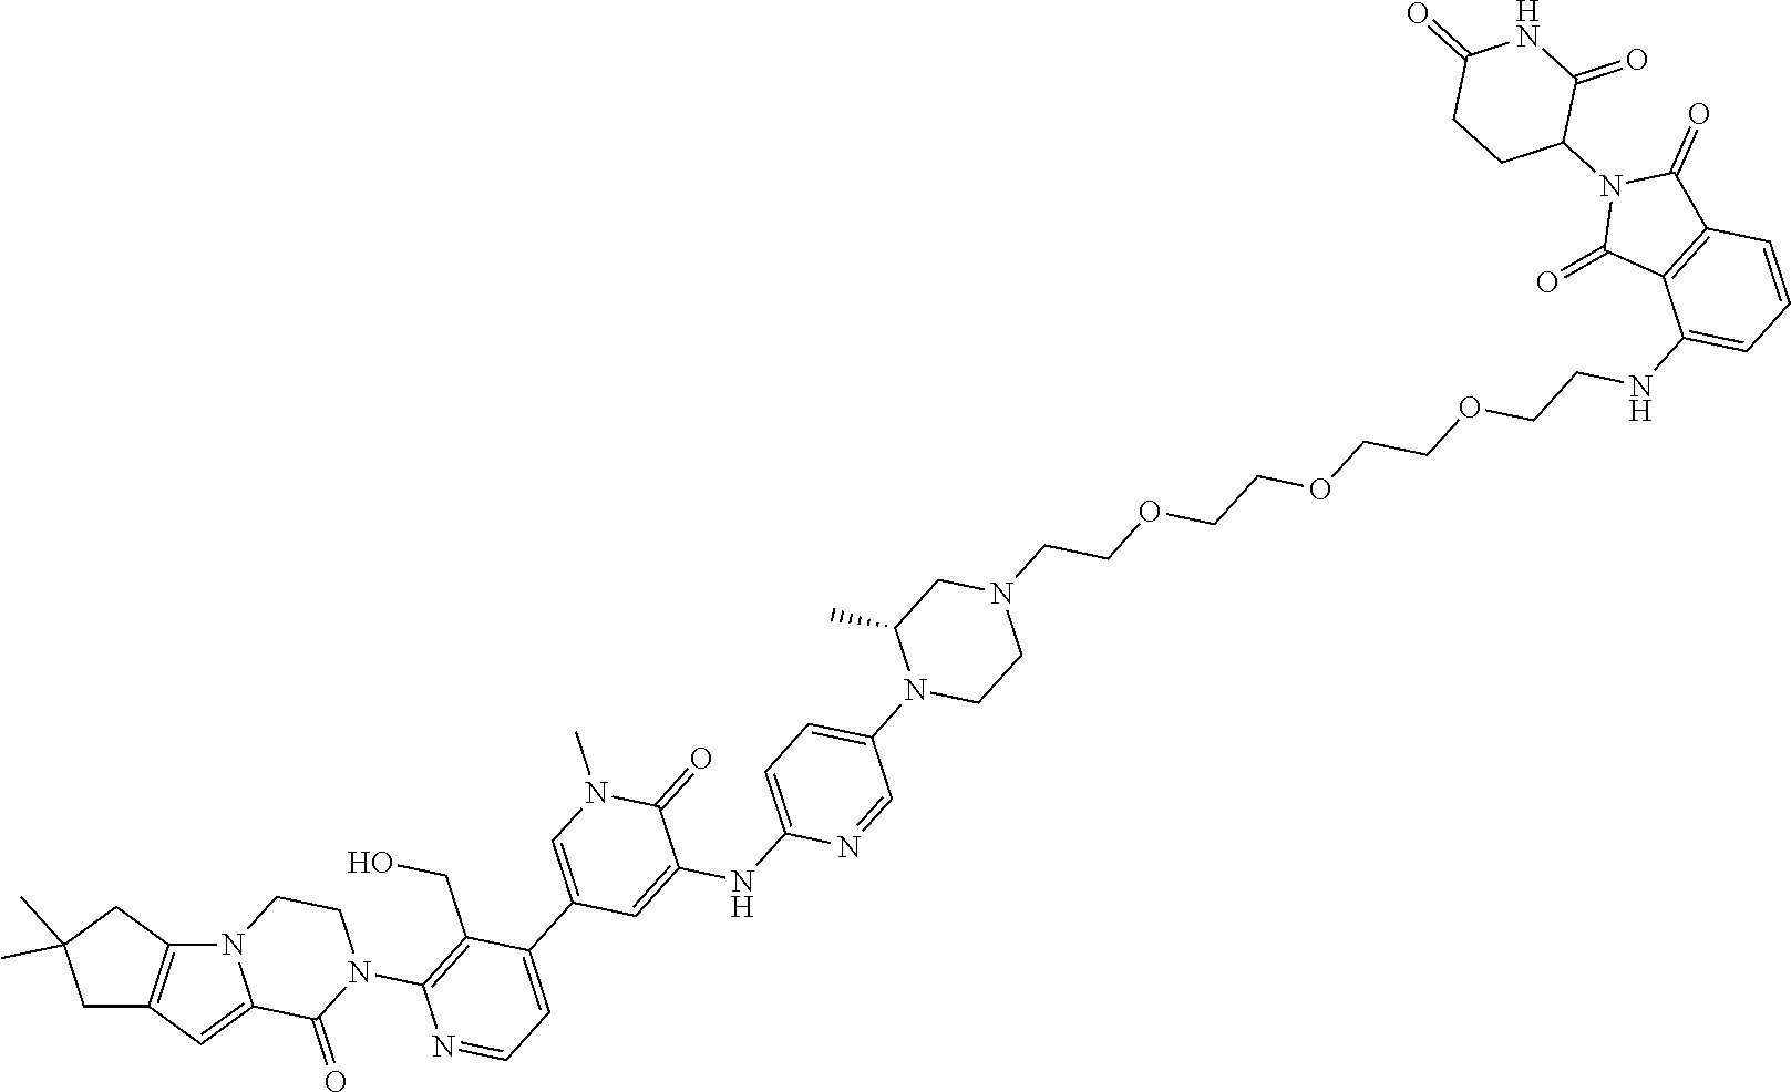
C1=C2C(=O)N(C3=C(CO)C(C4=CN(C)C(=O)C(NC5=CC=C(N6CCN(CCOCCOCCOCCNC7=CC=CC8=C7C(=O)N(C7CCC(=O)NC7=O)C8=O)CC6C)C=N5)=C4)=CC=N3)CCN2C2=C1CC(C)(C)C2
